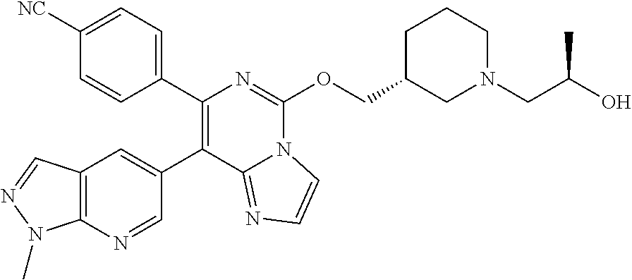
C1(C2=CC3=C(N=C2)N(C)N=C3)=C(C2=CC=C([NC])C=C2)N=C(OCC2CCCN(CC(O)C)C2)N2C1=NC=C2
